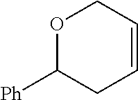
O1C([Ph])CC=CC1
